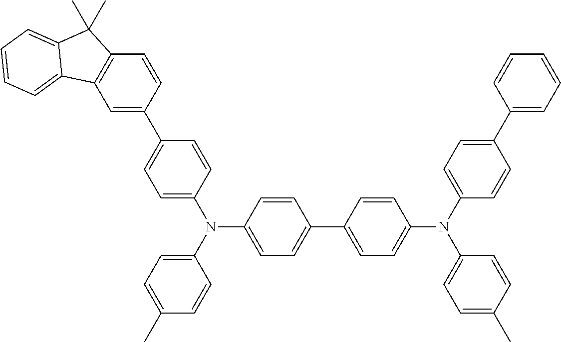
C1=C(C2=CC=C(N(C3=CC=C(C4=CC=C(N(C5=CC=C(C)C=C5)C5=CC=C(C6=CC=CC=C6)C=C5)C=C4)C=C3)C3=CC=C(C)C=C3)C=C2)C=CC2=C1C1=CC=CC=C1C2(C)C
